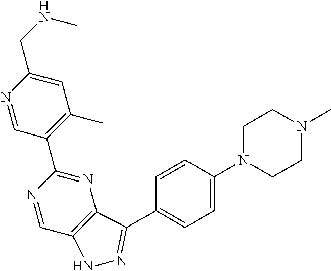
N1=CC2=C(N=C1C1=C(C)C=C(CNC)N=C1)C(C1=CC=C(N3CCN(C)CC3)C=C1)=NN2
